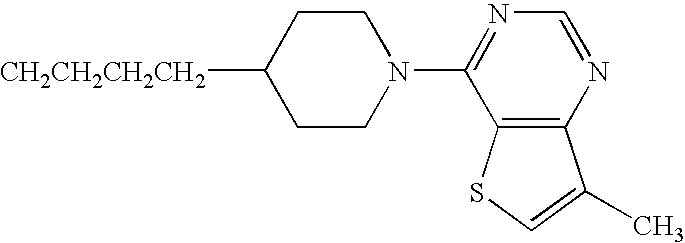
[CH2CH2CH2CH2]C1CCN(C2=NC=NC3=C2SC=C3C)CC1
